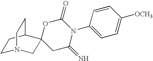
C1N2CC3(C(C1)CC2)CC(=N)N(C1=CC=C([OCH3])C=C1)C(=O)O3
